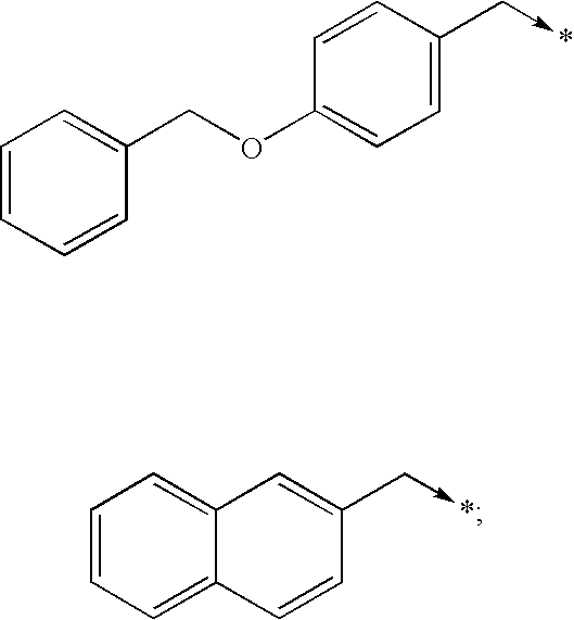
C1=CC=CC(COC2=CC=C(C->*)C=C2)=C1.C1=CC=C2C(=C1)C=C(C->*)C=C2
